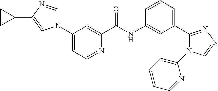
N1(C2=CC=NC(C(NC3=CC(C4=NN=CN4C4=CC=CC=N4)=CC=C3)=O)=C2)C=NC(C2CC2)=C1
